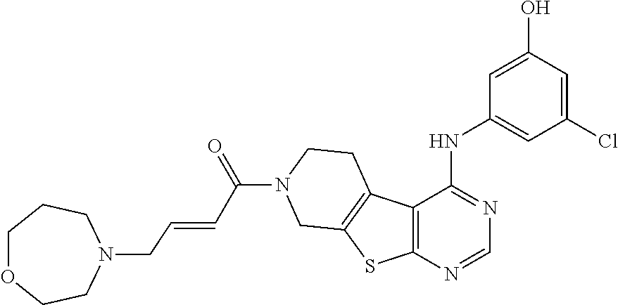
C1=C(O)C=C(Cl)C=C1NC1=NC=NC2=C1C1=C(S2)CN(C(C=CCN2CCCOCC2)=O)CC1
